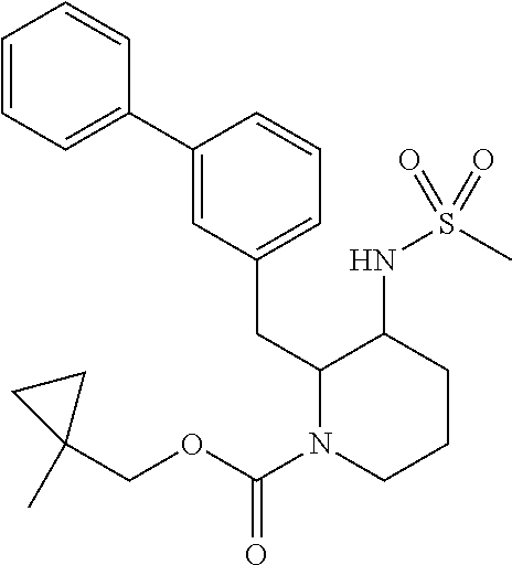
C1=CC=C(C2=CC(CC3N(C(=O)OCC4(C)CC4)CCCC3NS(C)(=O)=O)=CC=C2)C=C1
